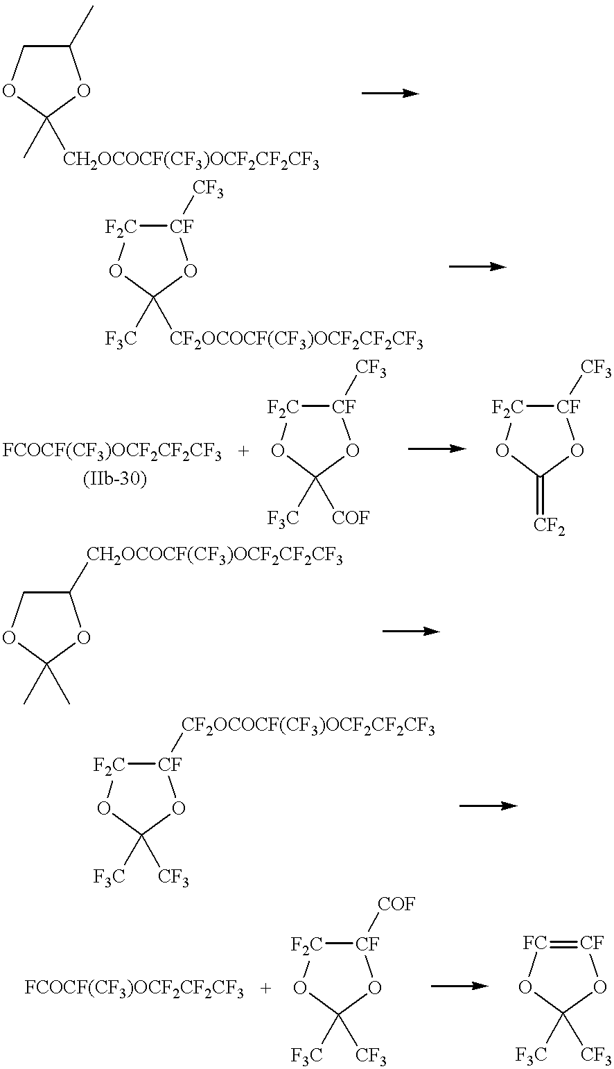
C1(C)COC(C)([CH2OCOCF(CF3)OCF2CF2CF3])O1.[CF]1([CF3])[F2C]OC([F3C])([CF2OCOCF(CF3)OCF2CF2CF3])O1.[CF]1([CF3])[F2C]OC([F3C])([COF])O1.[F2C]1OC(=[CF2])O[CF]1[CF3].C1([CH2OCOCF(CF3)OCF2CF2CF3])COC(C)(C)O1.[CF]1([CF2OCOCF(CF3)OCF2CF2CF3])[F2C]OC([F3C])([CF3])O1.[CF]1([COF])[F2C]OC([F3C])([CF3])O1.[FC]1=[CF]OC([F3C])([CF3])O1
